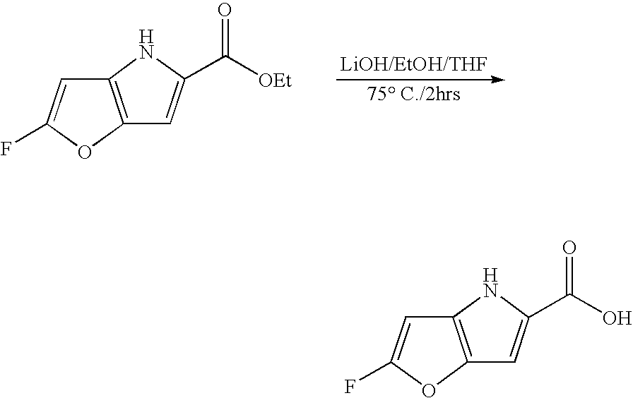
C12=C(OC(F)=C1)C=C(C(=O)[OEt])N2.C12=C(OC(F)=C1)C=C(C(=O)O)N2
